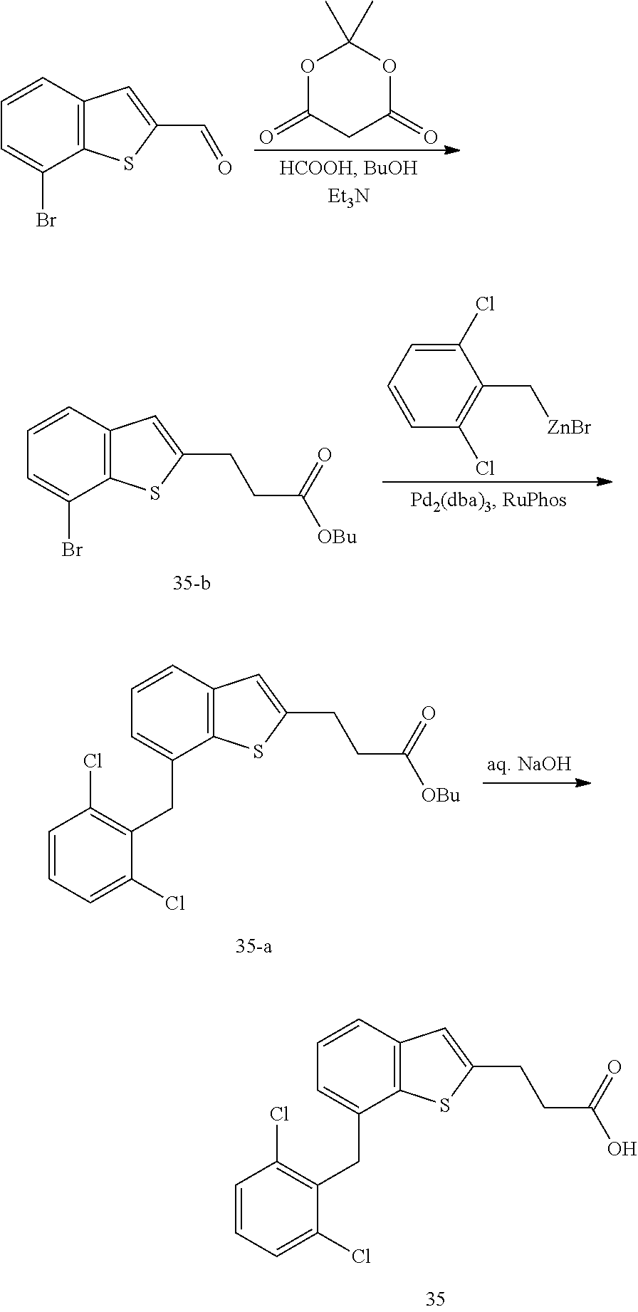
O1C(=O)CC(=O)OC1(C)C.C1=CC2=C(C(Br)=C1)SC(C=O)=C2.C1=CC2=C(C(Br)=C1)SC(CCC(=O)[OBu])=C2.C1(Cl)=CC=CC(Cl)=C1C[ZnBr].C1=CC2=C(C(CC3=C(Cl)C=CC=C3Cl)=C1)SC(CCC(=O)[OBu])=C2.C1=CC2=C(C(CC3=C(Cl)C=CC=C3Cl)=C1)SC(CCC(=O)O)=C2
